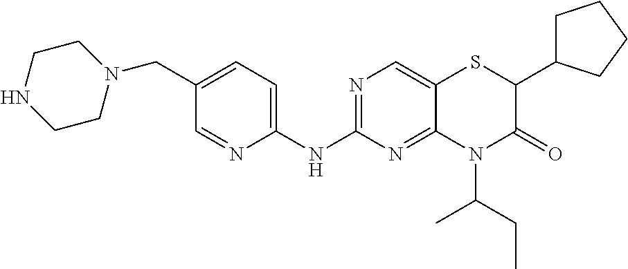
C1(NC2=NC=C3C(=N2)N(C(CC)C)C(=O)C(C2CCCC2)S3)=CC=C(CN2CCNCC2)C=N1
